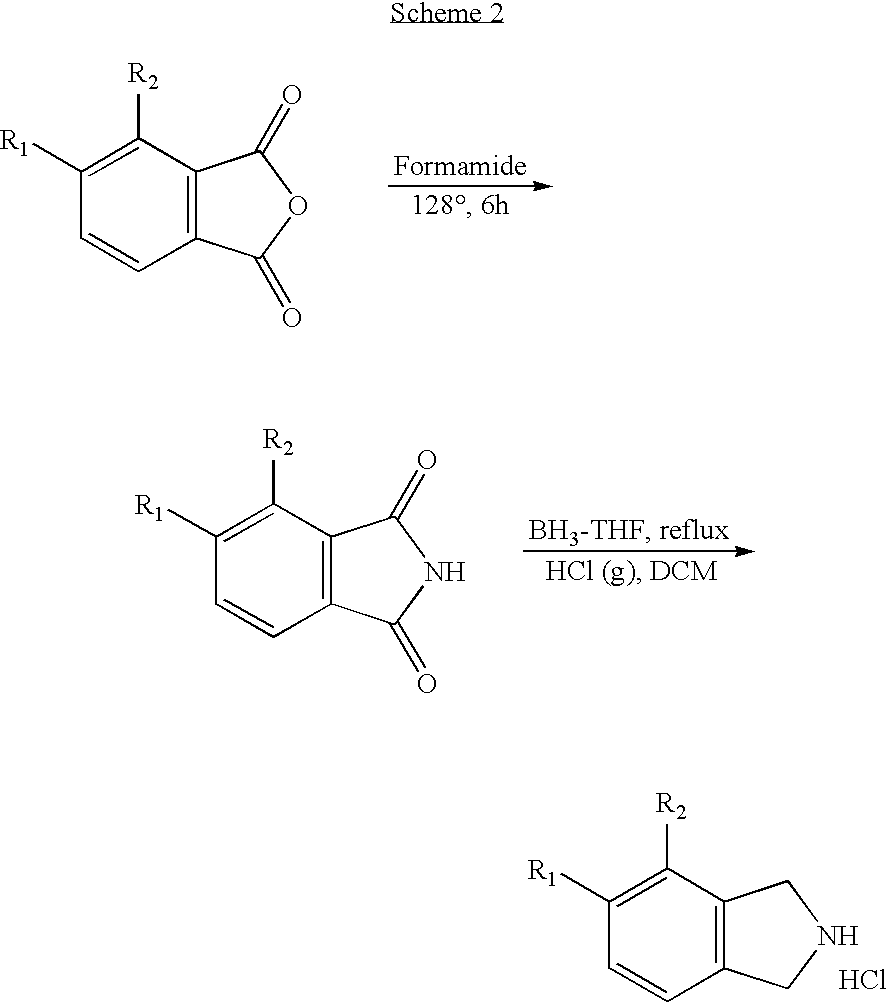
C1([R1])=C([R2])C2=C(C=C1)C(=O)OC2=O.C1([R1])=C([R2])C2=C(C=C1)C(=O)NC2=O.C1([R1])=C([R2])C2=C(C=C1)CNC2.Cl
